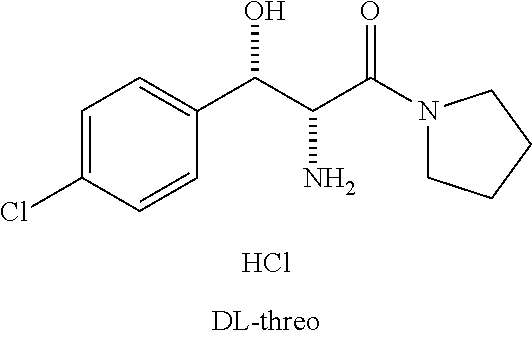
C1=C(Cl)C=CC(C(C(C(N2CCCC2)=O)N)O)=C1.Cl
